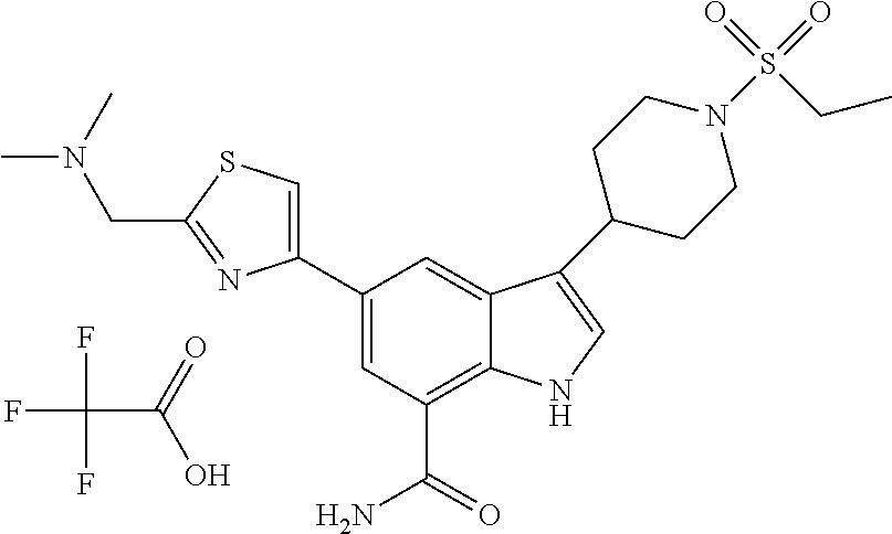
FC(F)(F)C(=O)O.C1=C(C2=CSC(CN(C)C)=N2)C=C2C(=C1C(=O)N)NC=C2C1CCN(S(=O)(=O)CC)CC1
